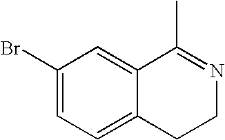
C1(Br)=CC=C2C(=C1)C(C)=NCC2
